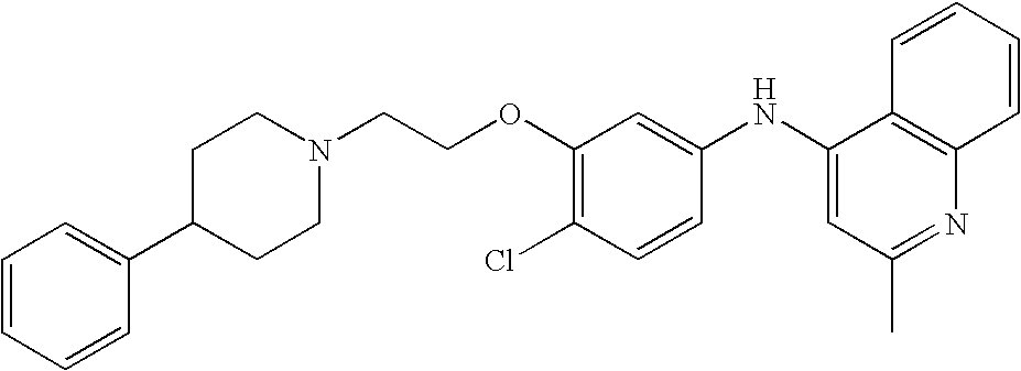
C1(C2CCN(CCOC3=C(Cl)C=CC(NC4=CC(C)=NC5=C4C=CC=C5)=C3)CC2)=CC=CC=C1
